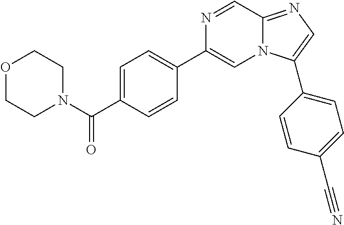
O1CCN(C(C2=CC=C(C3=CN4C(=NC=C4C4=CC=C(C#N)C=C4)C=N3)C=C2)=O)CC1
